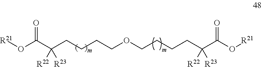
O(C(C(CCCCOCCCCC(C(O[R21])=O)([R22])[R23])([R22])[R23])=O)[R21]
